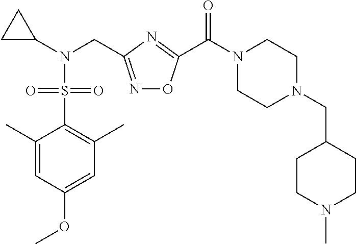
C1=C(OC)C=C(C)C(S(N(C2CC2)CC2=NOC(C(N3CCN(CC4CCN(C)CC4)CC3)=O)=N2)(=O)=O)=C1C
